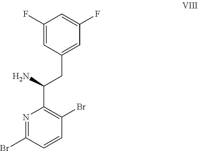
C1(F)=CC(CC(C2=C(Br)C=CC(Br)=N2)N)=CC(F)=C1
